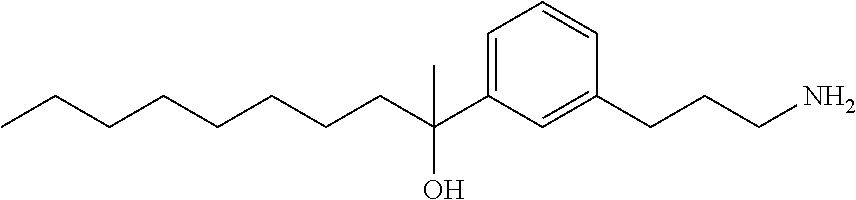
C(C(C1=CC=CC(CCCN)=C1)(O)C)CCCCCCC
